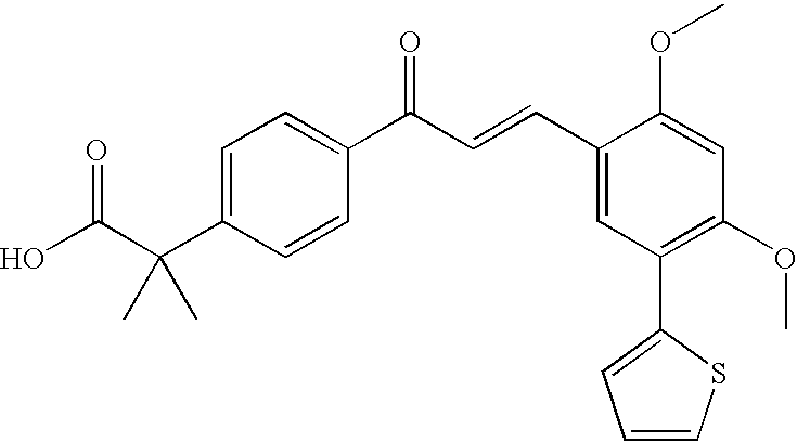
C1=C(C(C(O)=O)(C)C)C=CC(C(C=CC2=CC(C3=CC=CS3)=C(OC)C=C2OC)=O)=C1
